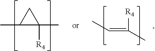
CC1C(C)([R4])C1.C(=C(C)[R4])C
